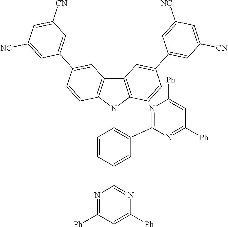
C1=C(C2=NC([Ph])=CC([Ph])=N2)C=CC(N2C3=C(C4=C2C=CC(C2=CC([CN])=CC([NC])=C2)=C4)C=C(C2=CC([CN])=CC([NC])=C2)C=C3)=C1C1=NC([Ph])=CC([Ph])=N1
